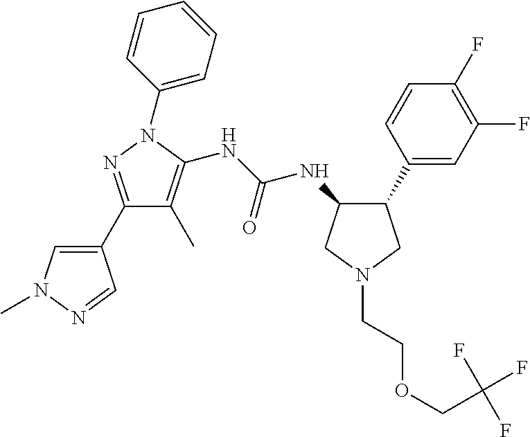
C1(C2=NN(C3=CC=CC=C3)C(NC(NC3C(C4=CC(F)=C(F)C=C4)CN(CCOCC(F)(F)F)C3)=O)=C2C)=CN(C)N=C1
